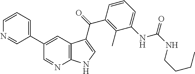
C1(C2=CC=CN=C2)=CC2=C(N=C1)NC=C2C(C1=C(C)C(NC(=O)NCCCC)=CC=C1)=O
